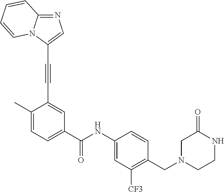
C12=NC=C(C#CC3=CC(C(NC4=CC([CF3])=C(CN5CCNC(=O)C5)C=C4)=O)=CC=C3C)N1C=CC=C2
